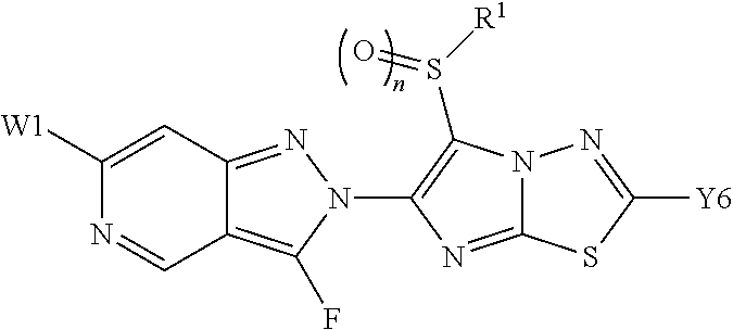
C12=C(F)N(C3=C(S([R1])=O)N4C(=N3)SC([Y6])=N4)N=C1C=C([W1])N=C2
